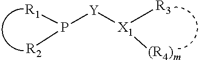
P([Y][X1]([R3])[(R4)m])([R1])[R2]
